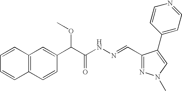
C12=C(C=CC(C(C(NN=CC3=NN(C)C=C3C3=CC=NC=C3)=O)OC)=C1)C=CC=C2
